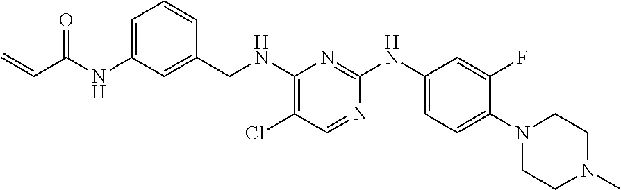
C1=C(NC(C=C)=O)C=C(CNC2=C(Cl)C=NC(NC3=CC=C(N4CCN(C)CC4)C(F)=C3)=N2)C=C1
